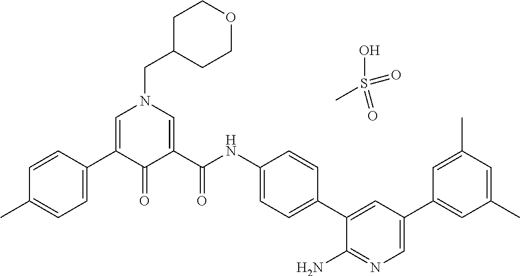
C1=CC(C2=CN(CC3CCOCC3)C=C(C(=O)NC3=CC=C(C4=CC(C5=CC(C)=CC(C)=C5)=CN=C4N)C=C3)C2=O)=CC=C1C.OS(=O)(=O)C
